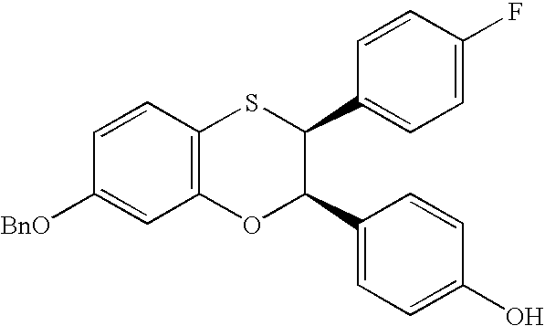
C1=CC2=C(C=C1[BnO])OC(C1=CC=C(O)C=C1)C(C1=CC=C(F)C=C1)S2
